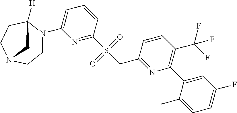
N1=C(S(CC2=NC(C3=CC(F)=CC=C3C)=C(C(F)(F)F)C=C2)(=O)=O)C=CC=C1N1CCN2CCC1([H])C2
